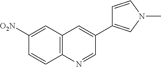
C1([O2N])=CC2=C(C=C1)N=CC(C1=CN(C)C=C1)=C2
